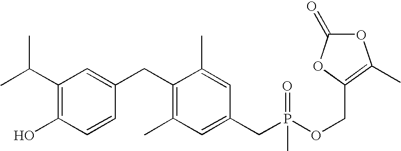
C1(C(C)C)=C(O)C=CC(CC2=C(C)C=C(CP(OCC3=C(C)OC(=O)O3)(=O)C)C=C2C)=C1
